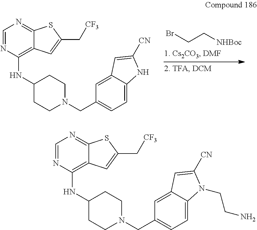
C1=NC(NC2CCN(CC3=CC=C4C(=C3)C=C([CN])N4)CC2)=C2C(=N1)SC(C[CF3])=C2.C(C[NHBoc])Br.C1=NC(NC2CCN(CC3=CC=C4C(=C3)C=C([CN])N4CCN)CC2)=C2C(=N1)SC(C[CF3])=C2
